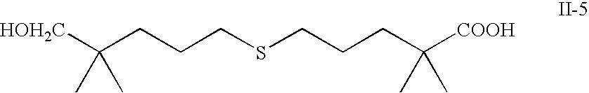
C(CCCSCCCC([COOH])(C)C)([CH2OH])(C)C
